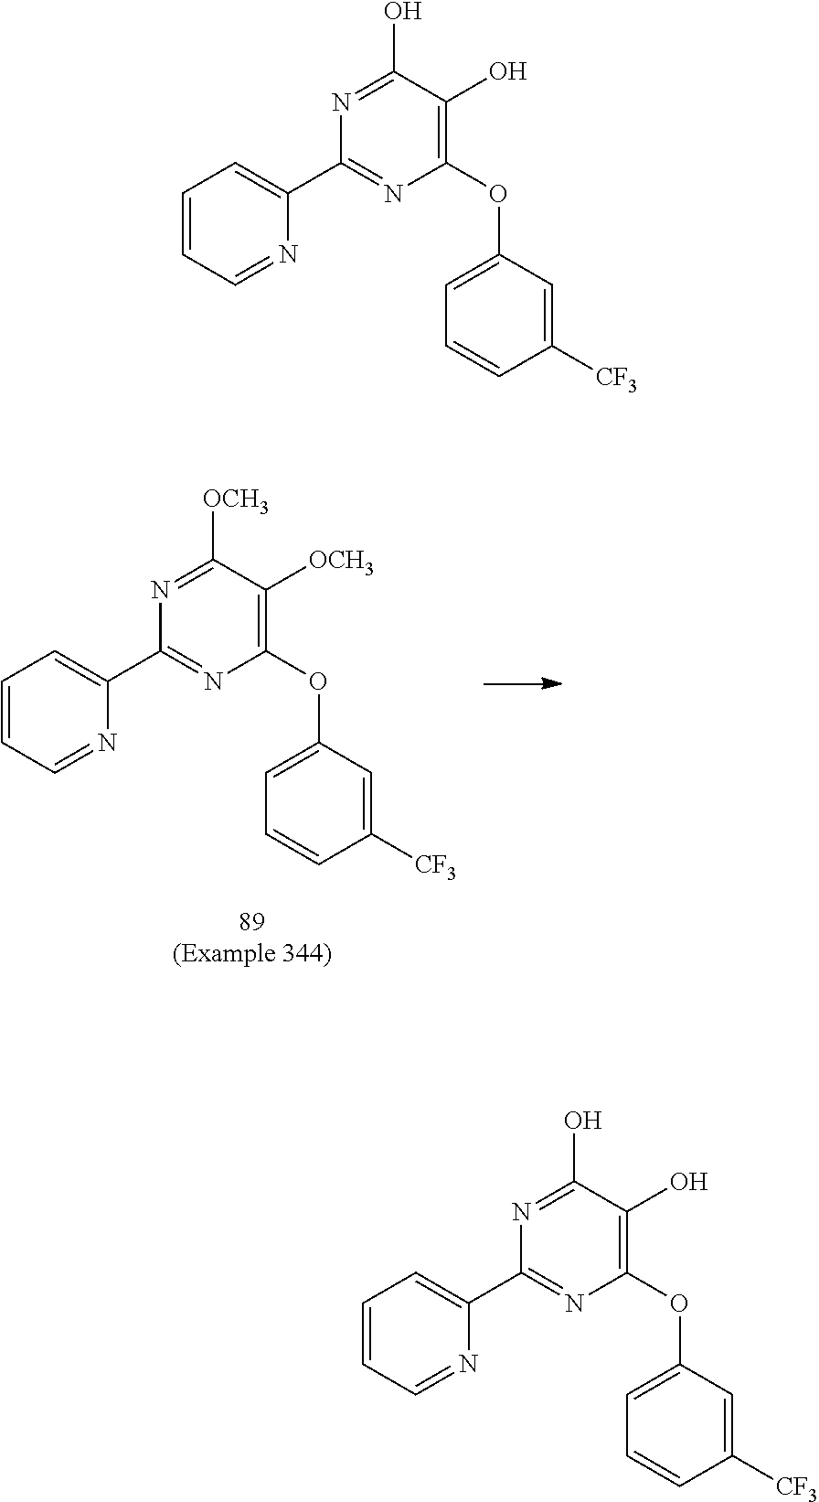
C1=CC=NC(C2=NC(OC3=CC=CC([CF3])=C3)=C(O)C(O)=N2)=C1.C1=CC=NC(C2=NC(OC3=CC=CC([CF3])=C3)=C([OCH3])C([OCH3])=N2)=C1.C1=CC=NC(C2=NC(OC3=CC=CC([CF3])=C3)=C(O)C(O)=N2)=C1
